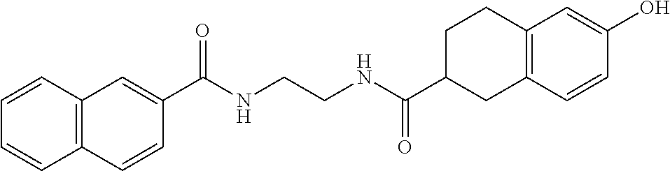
C12=C(C=CC=C1)C=C(C(NCCNC(C1CC3=C(CC1)C=C(O)C=C3)=O)=O)C=C2
